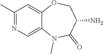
N1=C(C)C=C2C(=C1)N(C)C(=O)C(N)CO2
